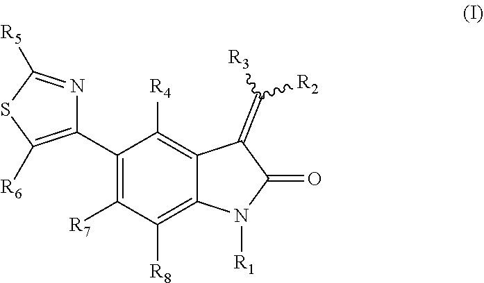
C1(C2=C([R7])C([R8])=C3C(=C2[R4])C(=C([R3])[R2])C(=O)N3[R1])=C([R6])SC([R5])=N1
